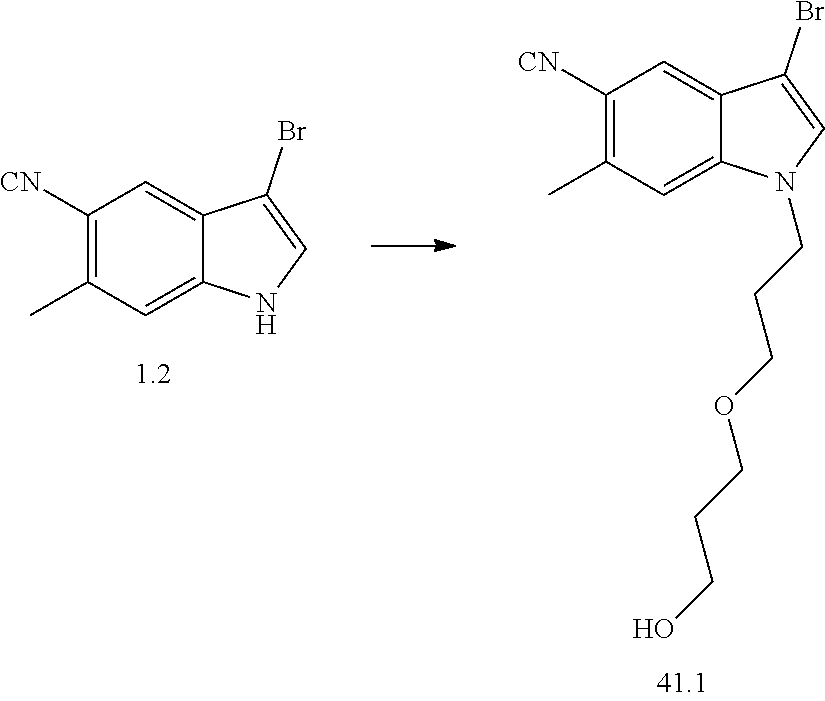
C1([CN])=C(C)C=C2C(=C1)C(Br)=CN2.C1([CN])=C(C)C=C2C(=C1)C(Br)=CN2CCCOCCCO
